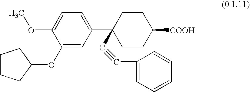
O(C1=CC(C2(C#CC3=CC=CC=C3)CCC([COOH])CC2)=CC=C1OC)C1CCCC1
